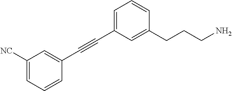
C1=C(C#CC2=CC([NC])=CC=C2)C=C(CCCN)C=C1
